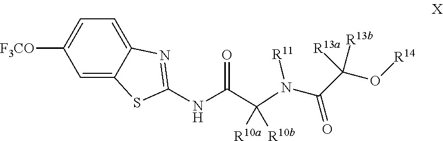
C1=C2C(=CC=C1[F3CO])N=C(NC(C(N(C(C(O[R14])([R13b])[R13a])=O)[R11])([R10b])[R10a])=O)S2
